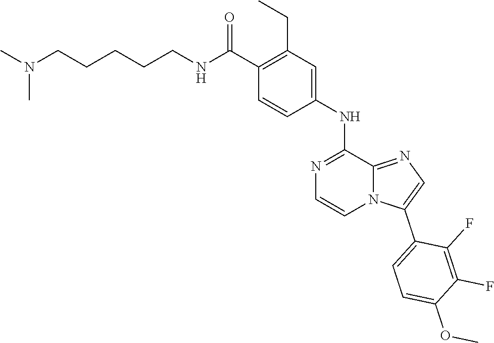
C1(C(NCCCCCN(C)C)=O)=C(CC)C=C(NC2=NC=CN3C2=NC=C3C2=CC=C(OC)C(F)=C2F)C=C1
